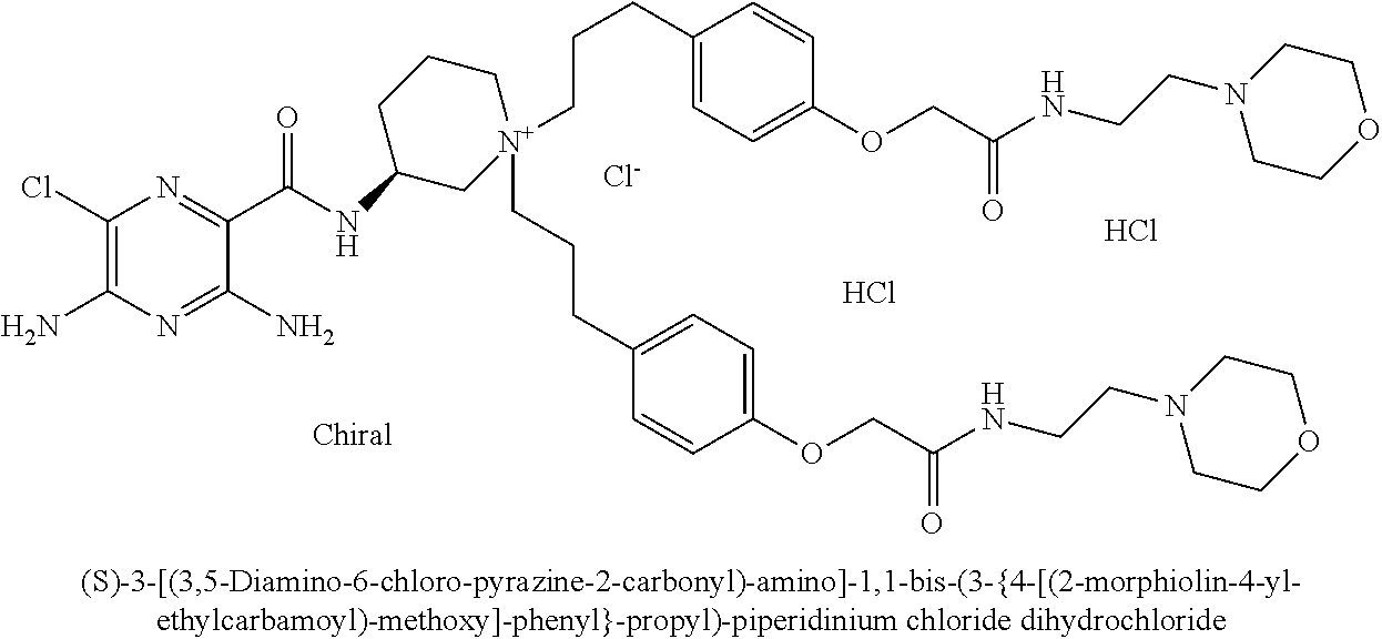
[Cl-].C1(Cl)=C(N)N=C(N)C(C(=O)NC2C[N+](CCCC3=CC=C(OCC(NCCN4CCOCC4)=O)C=C3)(CCCC3=CC=C(OCC(=O)NCCN4CCOCC4)C=C3)CCC2)=N1.Cl.Cl
